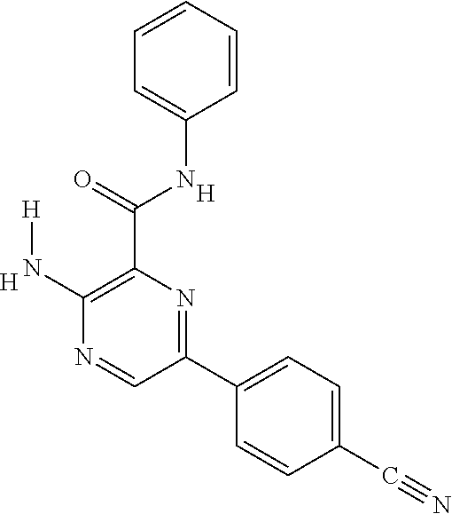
C1=C(NC(C2=C(N[H])N=CC(C3=CC=C(C#N)C=C3)=N2)=O)C=CC=C1.[H].[H]
